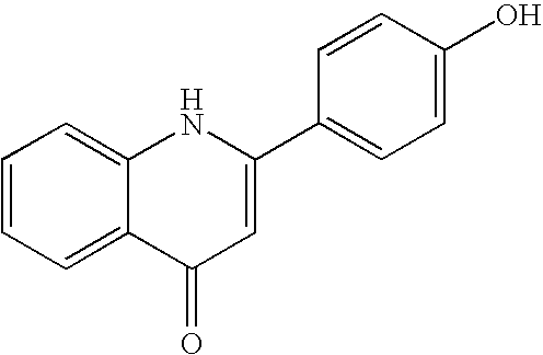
C1=CC=C2C(=C1)NC(C1=CC=C(O)C=C1)=CC2=O
